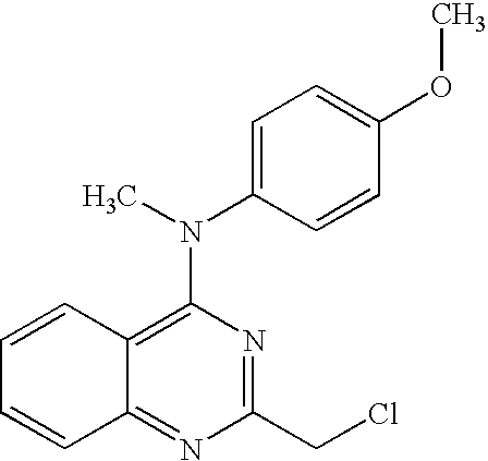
C1=CC2=C(N(C3=CC=C(OC)C=C3)C)N=C(CCl)N=C2C=C1
